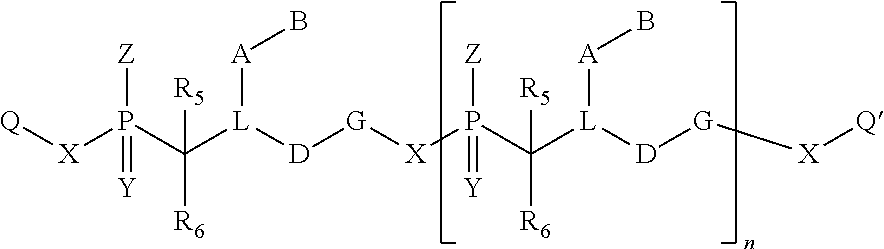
[Q][X]P(C([L]([D][G][X]P(C([L]([D][G][X][Q])[A]B)([R5])[R6])(=[Y])[Z])[A]B)([R5])[R6])([Z])=[Y]
